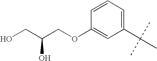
C1(OCC(CO)O)=CC(C(C)(C)C)=CC=C1
